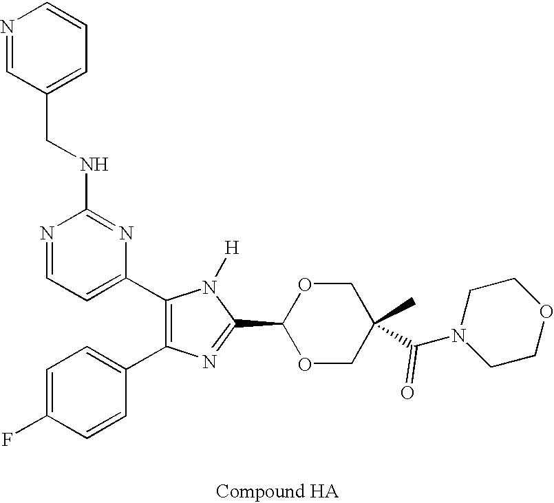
C1(C2=CC=NC(NCC3=CC=CN=C3)=N2)=C(C2=CC=C(F)C=C2)N=C(C2OCC(C(N3CCOCC3)=O)(C)CO2)N1[H]
